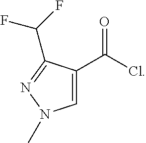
C1=C(C(Cl)=O)C(C(F)F)=NN1C
